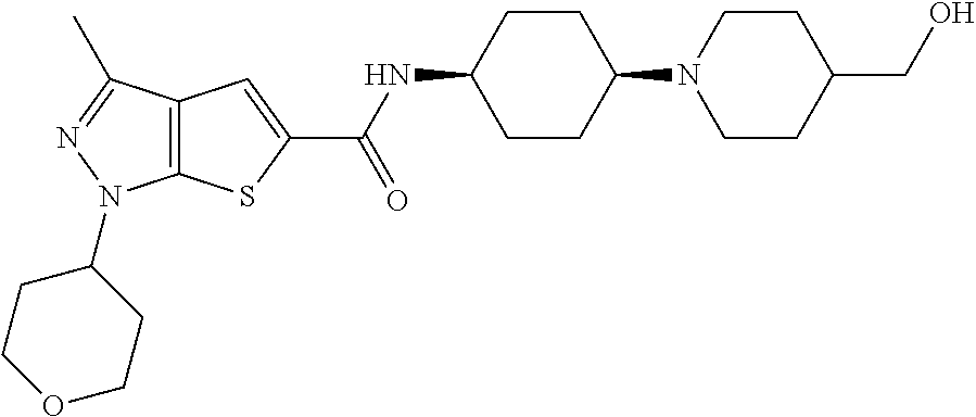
C12=C(SC(C(NC3CCC(N4CCC(CO)CC4)CC3)=O)=C1)N(C1CCOCC1)N=C2C
